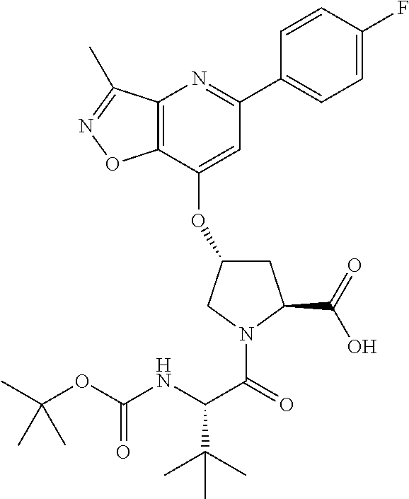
C12=C(C(C)=NO1)N=C(C1=CC=C(F)C=C1)C=C2OC1CC(C(O)=O)N(C(=O)C(NC(OC(C)(C)C)=O)C(C)(C)C)C1
